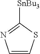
C1=CSC([SnBu3])=N1
